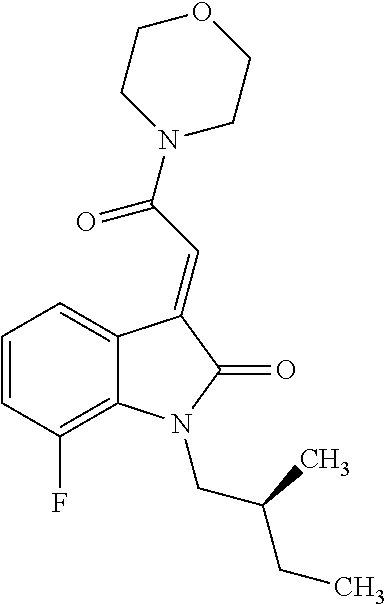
C1=C2C(=C(F)C=C1)N(CC(CC)C)C(=O)C2=CC(=O)N1CCOCC1
